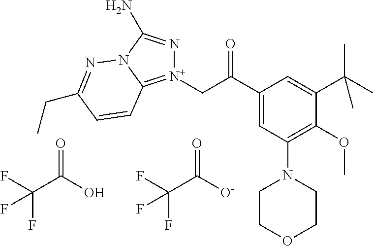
[N+]1(CC(C2=CC(N3CCOCC3)=C(OC)C(C(C)(C)C)=C2)=O)=C2N(C(N)=N1)N=C(CC)C=C2.FC(C(O)=O)(F)F.FC(C([O-])=O)(F)F
